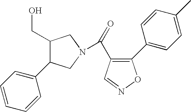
O=C(C1=C(C2=CC=C(C)C=C2)ON=C1)N1CC(C2=CC=CC=C2)C(CO)C1
